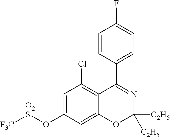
C1=C(O[O2S][F3C])C=C2C(=C1Cl)C(C1=CC=C(F)C=C1)=NC([C2H5])([C2H5])O2
